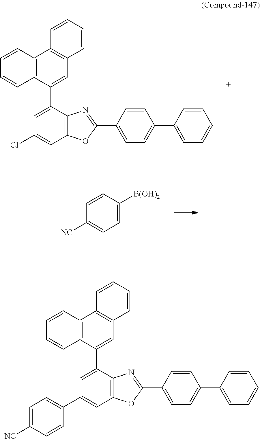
C1=CC([B(OH)2])=CC=C1[NC].C1(C2=NC3=C(O2)C=C(C2=CC=C([NC])C=C2)C=C3C2=CC3=C(C4=C2C=CC=C4)C=CC=C3)=CC=C(C2=CC=CC=C2)C=C1.C1(C2=NC3=C(O2)C=C(Cl)C=C3C2=CC3=C(C4=C2C=CC=C4)C=CC=C3)=CC=C(C2=CC=CC=C2)C=C1
